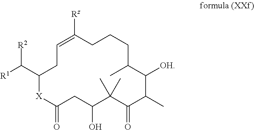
[R1]C(C1CC=C([Rz])CCCC(C)C([OH])C(C)C(=O)C(C)(C)C(O)CC(=O)[X]1)[R2]
